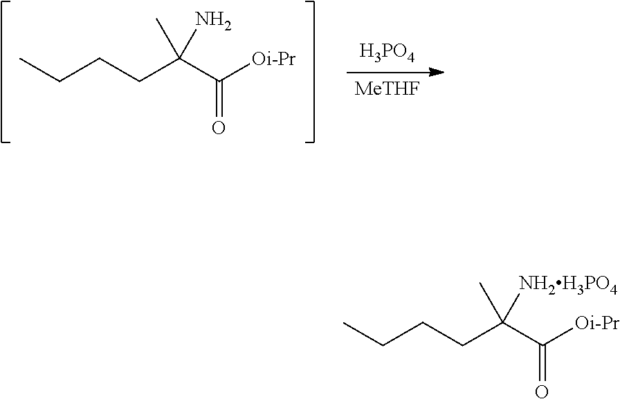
CCCCC(C([Oi-Pr])=O)([NH2H3PO4])C.[H3PO4].[MeTHF].CCCCC(C([Oi-Pr])=O)(N)C
